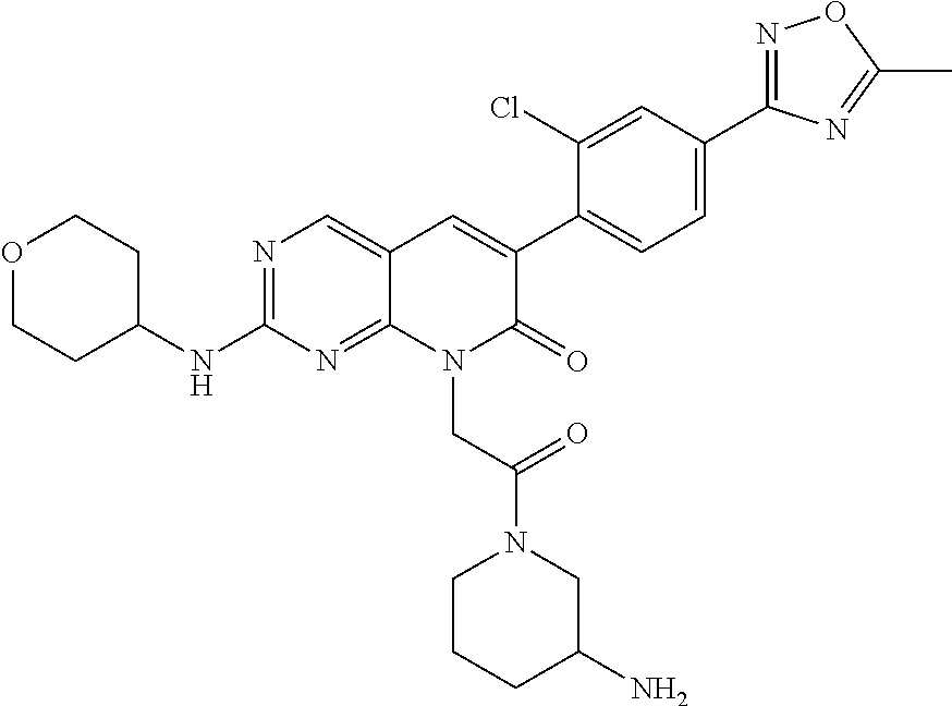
N1=C(C2=CC=C(C3=CC4=CN=C(NC5CCOCC5)N=C4N(CC(=O)N4CC(N)CCC4)C3=O)C(Cl)=C2)N=C(C)O1
